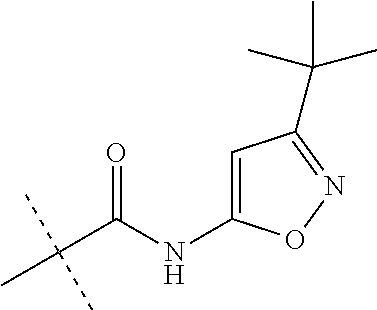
C(C(C)(C)C)(=O)NC1=CC(C(C)(C)C)=NO1
